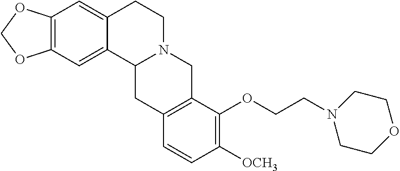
C12=C(C=C3C(=C1)CCN1C3CC3=C(C1)C(OCCN1CCOCC1)=C([OCH3])C=C3)OCO2
